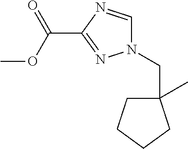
N1(CC2(C)CCCC2)C=NC(C(OC)=O)=N1
